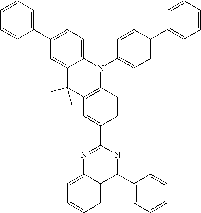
C1(C2=CC=C3C(=C2)C(C)(C)C2=C(N3C3=CC=C(C4=CC=CC=C4)C=C3)C=CC(C3=NC4=CC=CC=C4C(C4=CC=CC=C4)=N3)=C2)=CC=CC=C1
